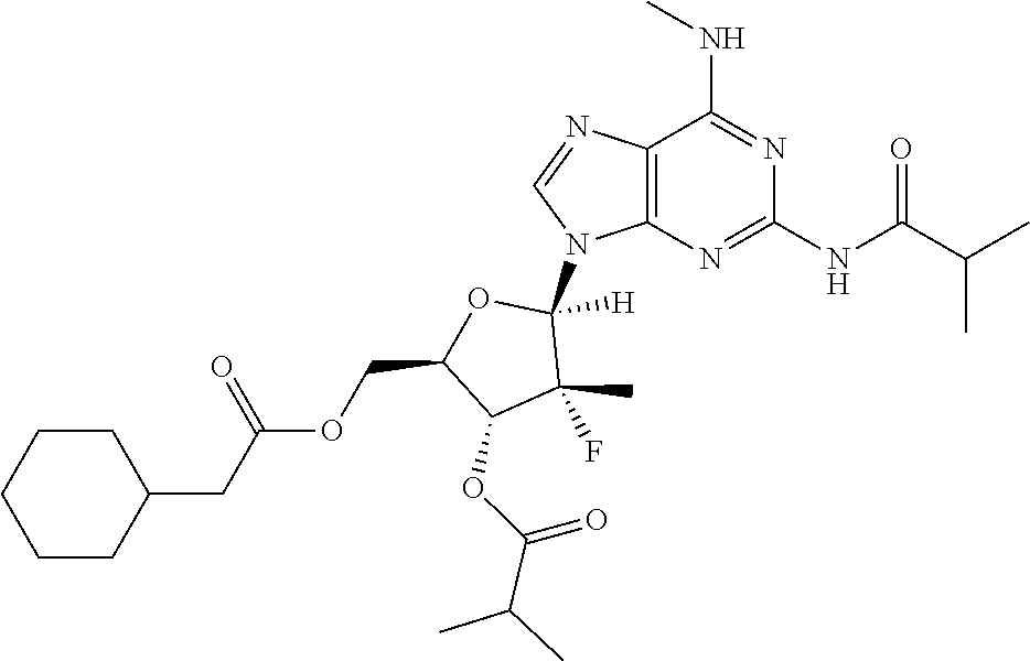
C(C(C)C)(OC1C(COC(CC2CCCCC2)=O)OC([H])(N2C=NC3=C2N=C(NC(C(C)C)=O)N=C3NC)C1(C)F)=O
